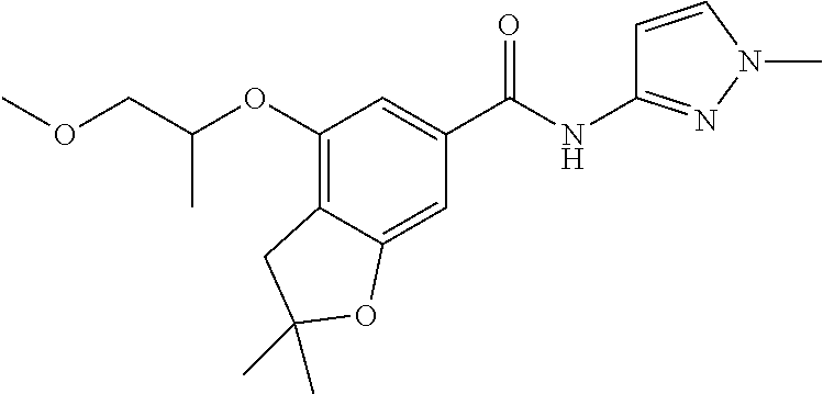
C(COC)(OC1=C2C(=CC(C(=O)NC3=NN(C)C=C3)=C1)OC(C)(C)C2)C
